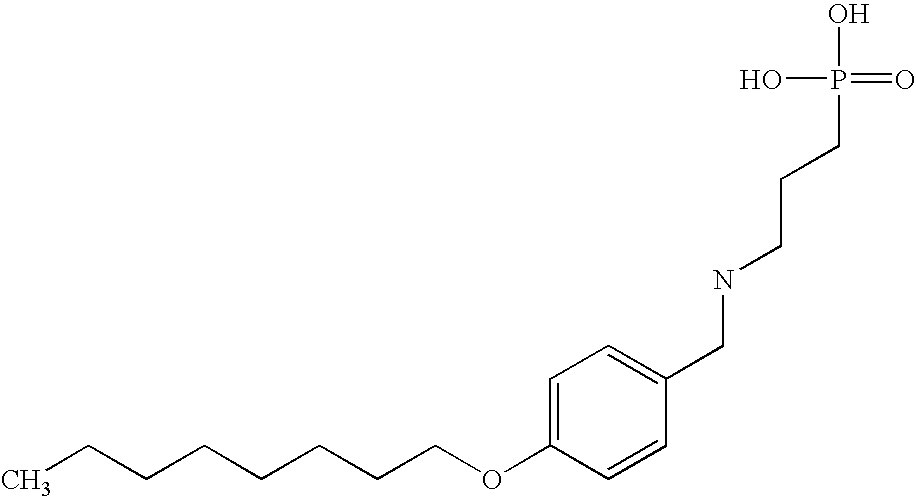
CCCCCCCCOC1=CC=C(CNCCCP(O)(O)=O)C=C1
